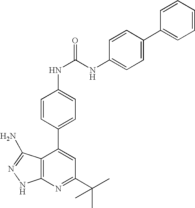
C1(C(C)(C)C)=NC2=C(C(C3=CC=C(NC(=O)NC4=CC=C(C5=CC=CC=C5)C=C4)C=C3)=C1)C(N)=NN2
